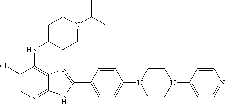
C1(Cl)=CN=C2C(=C1NC1CCN(C(C)C)CC1)N=C(C1=CC=C(N3CCN(C4=CC=NC=C4)CC3)C=C1)N2
